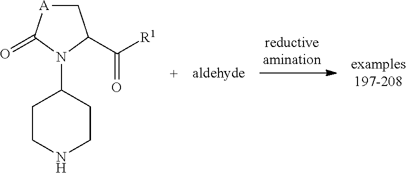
C1[A]C(=O)N(C2CCNCC2)C1C([R1])=O
